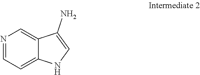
N1=CC=C2C(=C1)C(N)=CN2
